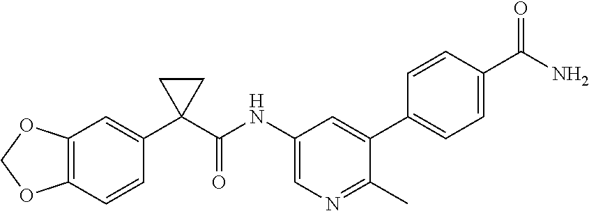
C12=C(C=CC(C3(C(=O)NC4=CN=C(C)C(C5=CC=C(C(N)=O)C=C5)=C4)CC3)=C1)OCO2
